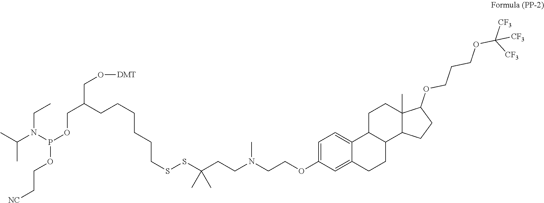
C(N(C)CCC(SSCCCCCCC(COP(N(C(C)C)CC)OCC[NC])CO[DMT])(C)C)COC1=CC=C2C(=C1)CCC1C2CCC2(C)C1CCC2OCCCOC([CF3])([CF3])[CF3]
